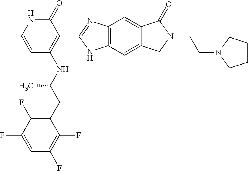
C12=C(C=C3C(=C1)C(=O)N(CCN1CCCC1)C3)NC(C1=C(NC(CC3=C(F)C(F)=CC(F)=C3F)C)C=CNC1=O)=N2
